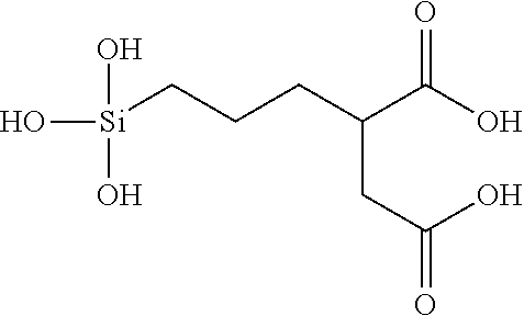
O[Si](O)(CCCC(C(O)=O)CC(=O)O)O
